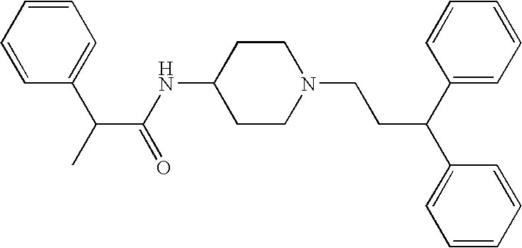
C1(NC(C(C2=CC=CC=C2)C)=O)CCN(CCC(C2=CC=CC=C2)C2=CC=CC=C2)CC1
